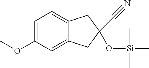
C1=C(OC)C=C2C(=C1)CC(O[Si](C)(C)C)(C#N)C2
